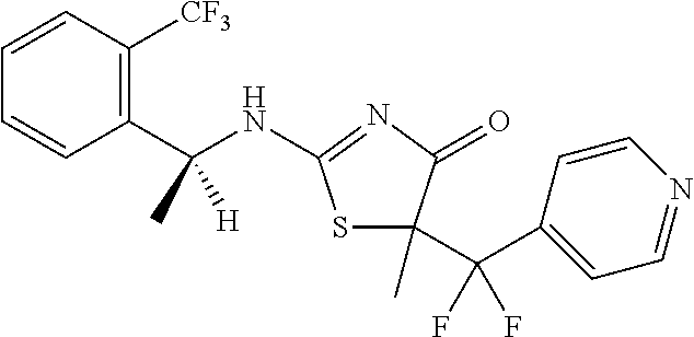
C1=CC(C(NC2=NC(=O)C(C(C3=CC=NC=C3)(F)F)(C)S2)(C)[H])=C([CF3])C=C1
